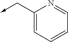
C1(C->C)=CC=CC=N1
